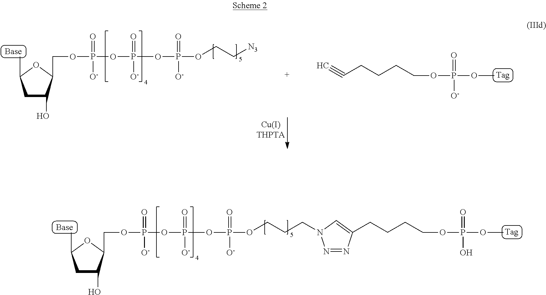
C(CCCCOP(=O)([O-])OC)#C.C1C(O)C(COP(=O)([O-])OP(=O)([O-])OP(=O)([O-])OCC[N3])OC1C.C1C(O)C(COP(=O)([O-])OP(=O)([O-])OP(=O)([O-])OCCCN2N=NC(CCCCOP(=O)(O)OC)=C2)OC1C
